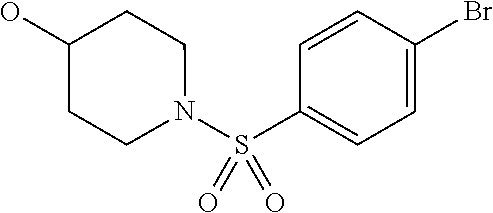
C1=C(Br)C=CC(S(N2CCC(O)CC2)(=O)=O)=C1
